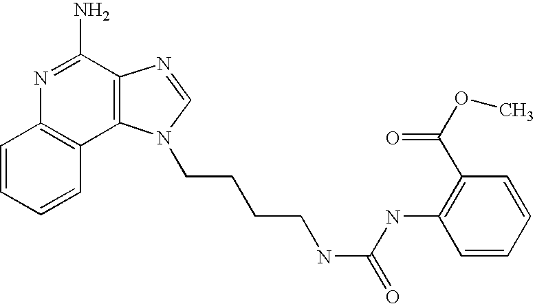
C1=CC=CC2=C1N=C(N)C1=C2N(CCCCNC(NC2=C(C(OC)=O)C=CC=C2)=O)C=N1
